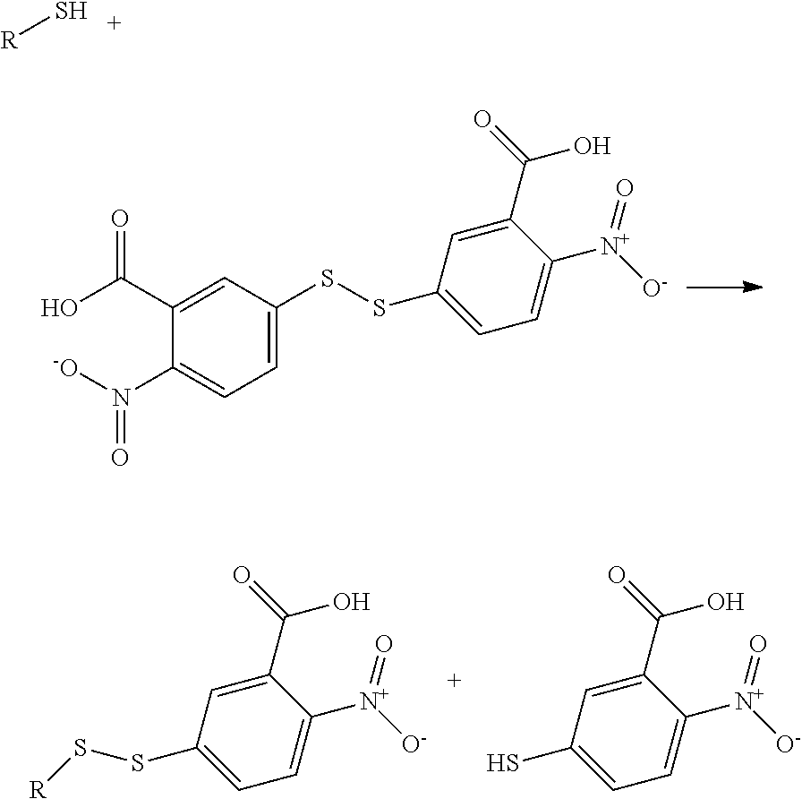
N(C1=CC=C(SSC2=CC=C([N+]([O-])=O)C(C(=O)O)=C2)C=C1C(O)=O)([-O])=O.S(C1=CC=C([N+]([O-])=O)C(C(=O)O)=C1)S[R].SC1=CC=C([N+]([O-])=O)C(C(=O)O)=C1.[R]S
